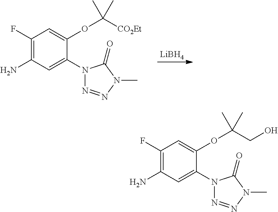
C1(N2N=NN(C)C2=O)=CC(N)=C(F)C=C1OC([CO2Et])(C)C.[LiBH4].C1(N2N=NN(C)C2=O)=CC(N)=C(F)C=C1OC(CO)(C)C
